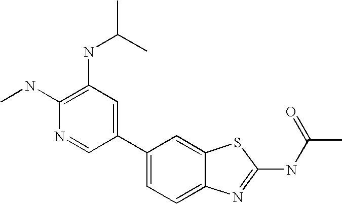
C1(C2=CC(NC(C)C)=C(NC)N=C2)=CC=C2C(=C1)SC(NC(C)=O)=N2
